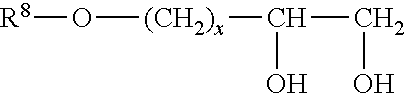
[(CH2)x](O[R8])C(CO)O
